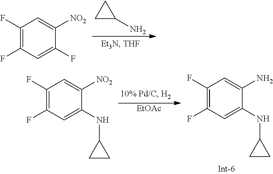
C1C(N)C1.C1(F)=C(F)C=C(F)C([NO2])=C1.[EtOAc].C1(F)=C(F)C=C(NC2CC2)C([NO2])=C1.C1(F)=C(F)C=C(NC2CC2)C(N)=C1
